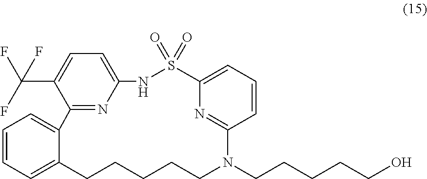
C1=CC=C2C(=C1)C1=NC(=CC=C1C(F)(F)F)NS(=O)(=O)C1=CC=CC(=N1)N(CCCCCO)CCCCC2
